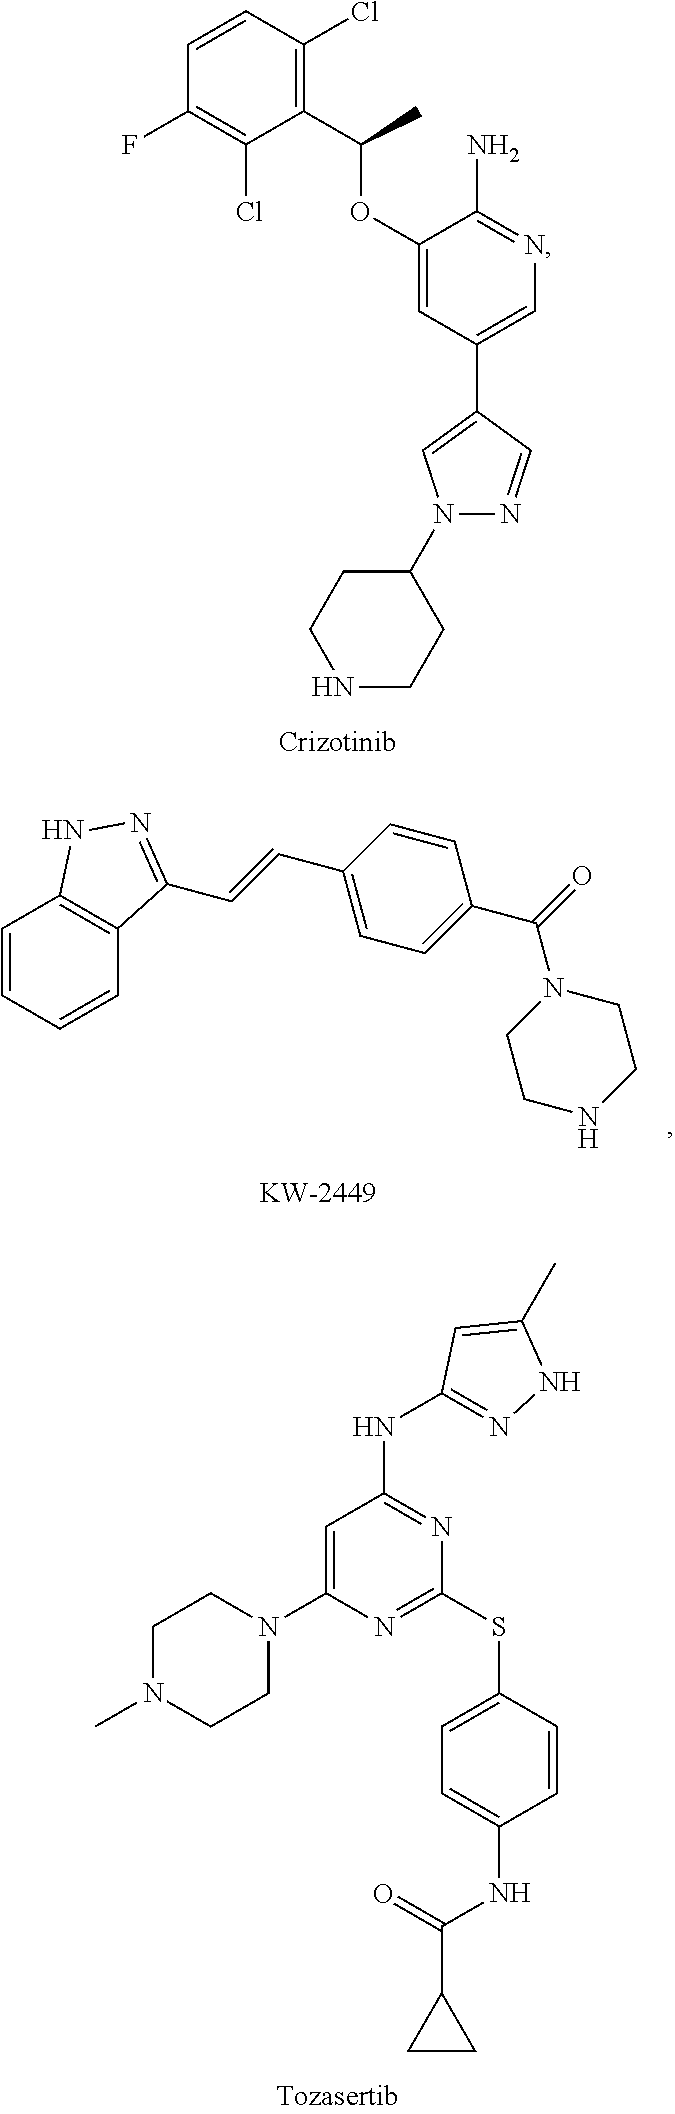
C1(C(C)OC2=CC(C3=CN(C4CCNCC4)N=C3)=CN=C2N)=C(Cl)C=CC(F)=C1Cl.C1=CC=CC2=C1NN=C2C=CC1=CC=C(C(=O)N2CCNCC2)C=C1.C1N(C)CCN(C2=CC(NC3=NNC(C)=C3)=NC(SC3=CC=C(NC(=O)C4CC4)C=C3)=N2)C1
